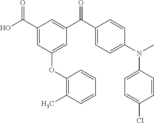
C1(C(O)=O)=CC(OC2=C(C)C=CC=C2)=CC(C(C2=CC=C(N(C)C3=CC=C(Cl)C=C3)C=C2)=O)=C1
